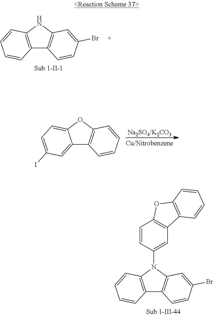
C12=C(NC3=C1C=CC(Br)=C3)C=CC=C2.C12=CC(I)=CC=C1OC1=C2C=CC=C1.C12=C(C=CC=C1)N(C1=CC3=C(OC4=C3C=CC=C4)C=C1)C1=C2C=CC(Br)=C1
